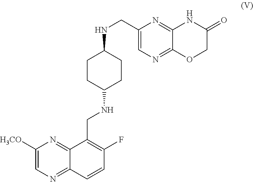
C1(CNC2CCC(NCC3=C(F)C=CC4=NC=C([H3CO])N=C34)CC2)=CN=C2C(=N1)NC(=O)CO2
